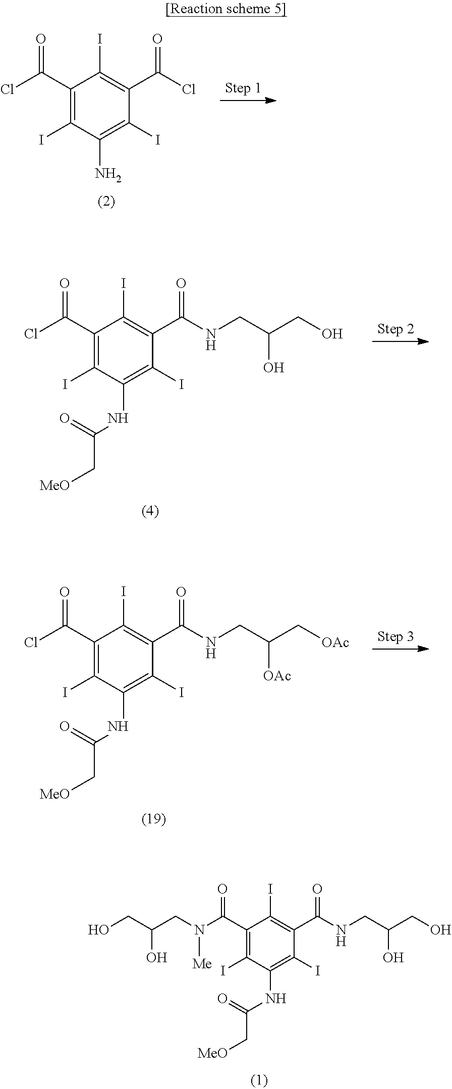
C1(C(Cl)=O)=C(I)C(N)=C(I)C(C(Cl)=O)=C1I.C1(C(Cl)=O)=C(I)C(NC(=O)C[MeO])=C(I)C(C(NCC(CO)O)=O)=C1I.C1(C(Cl)=O)=C(I)C(NC(=O)C[MeO])=C(I)C(C(NCC(C[OAc])[OAc])=O)=C1I.N(C(C1=C(I)C(NC(=O)C[MeO])=C(I)C(C(NCC(CO)O)=O)=C1I)=O)(CC(CO)O)[Me]
